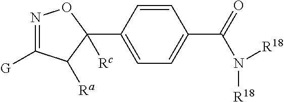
N1=C([G])C([Ra])C([Rc])(C2=CC=C(C(=O)N([R18])[R18])C=C2)O1
